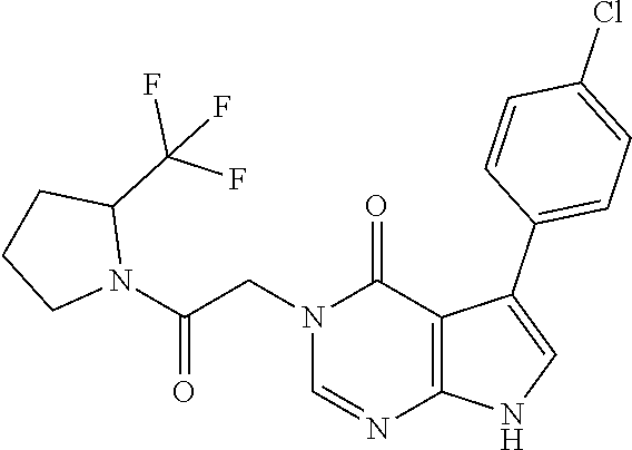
C1=NC2=C(C(=O)N1CC(N1CCCC1C(F)(F)F)=O)C(C1=CC=C(Cl)C=C1)=CN2
